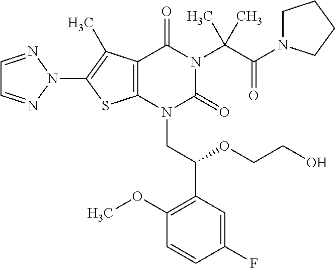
C12=C(C(C)=C(N3N=CC=N3)S1)C(=O)N(C(C(=O)N1CCCC1)(C)C)C(=O)N2CC(C1=C(OC)C=CC(F)=C1)OCCO
